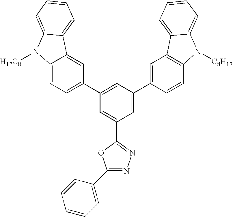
C1=C(C2=NN=C(C3=CC=CC=C3)O2)C=C(C2=CC3=C(C=C2)N([C8H17])C2=CC=CC=C32)C=C1C1=CC=C2C(=C1)C1=CC=CC=C1N2[H17C8]
